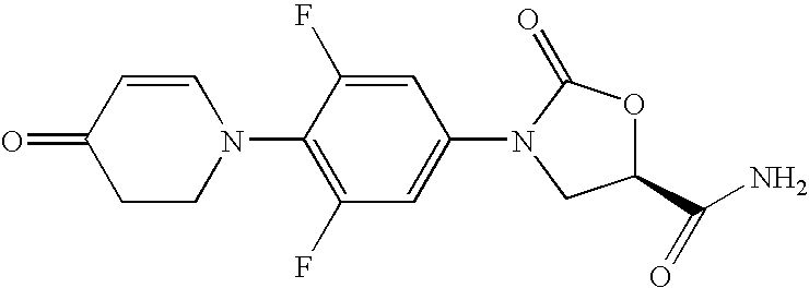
C1(=O)CCN(C2=C(F)C=C(N3C(=O)OC(C(N)=O)C3)C=C2F)C=C1
